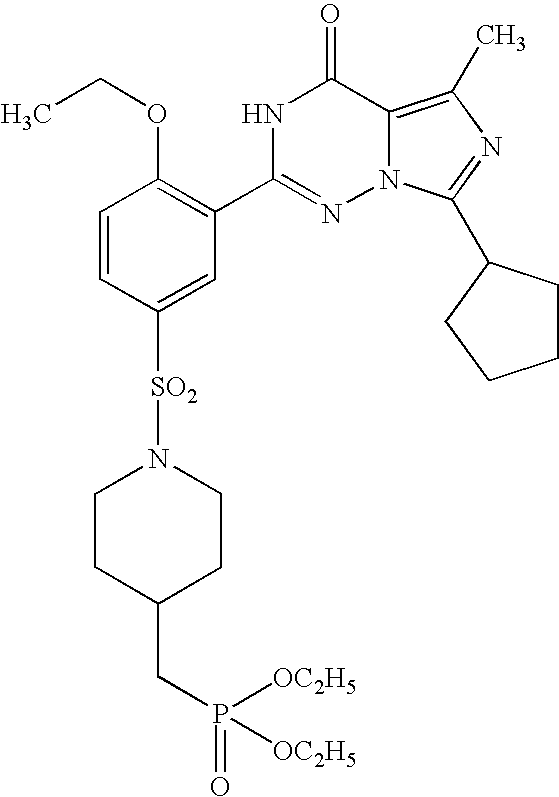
C1=CC([SO2]N2CCC(CP(=O)([OC2H5])[OC2H5])CC2)=CC(C2=NN3C(=C(C)N=C3C3CCCC3)C(=O)N2)=C1OCC
